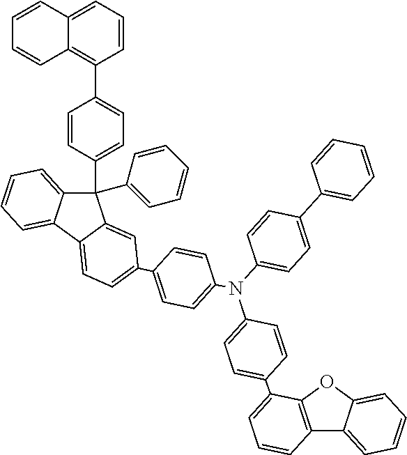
C1=CC=C2C(=C1C1=CC=C(C3(C4=CC=CC=C4)C4=CC=CC=C4C4=CC=C(C5=CC=C(N(C6=CC=C(C7=CC=CC8=C7OC7=CC=CC=C87)C=C6)C6=CC=C(C7=CC=CC=C7)C=C6)C=C5)C=C34)C=C1)C=CC=C2
